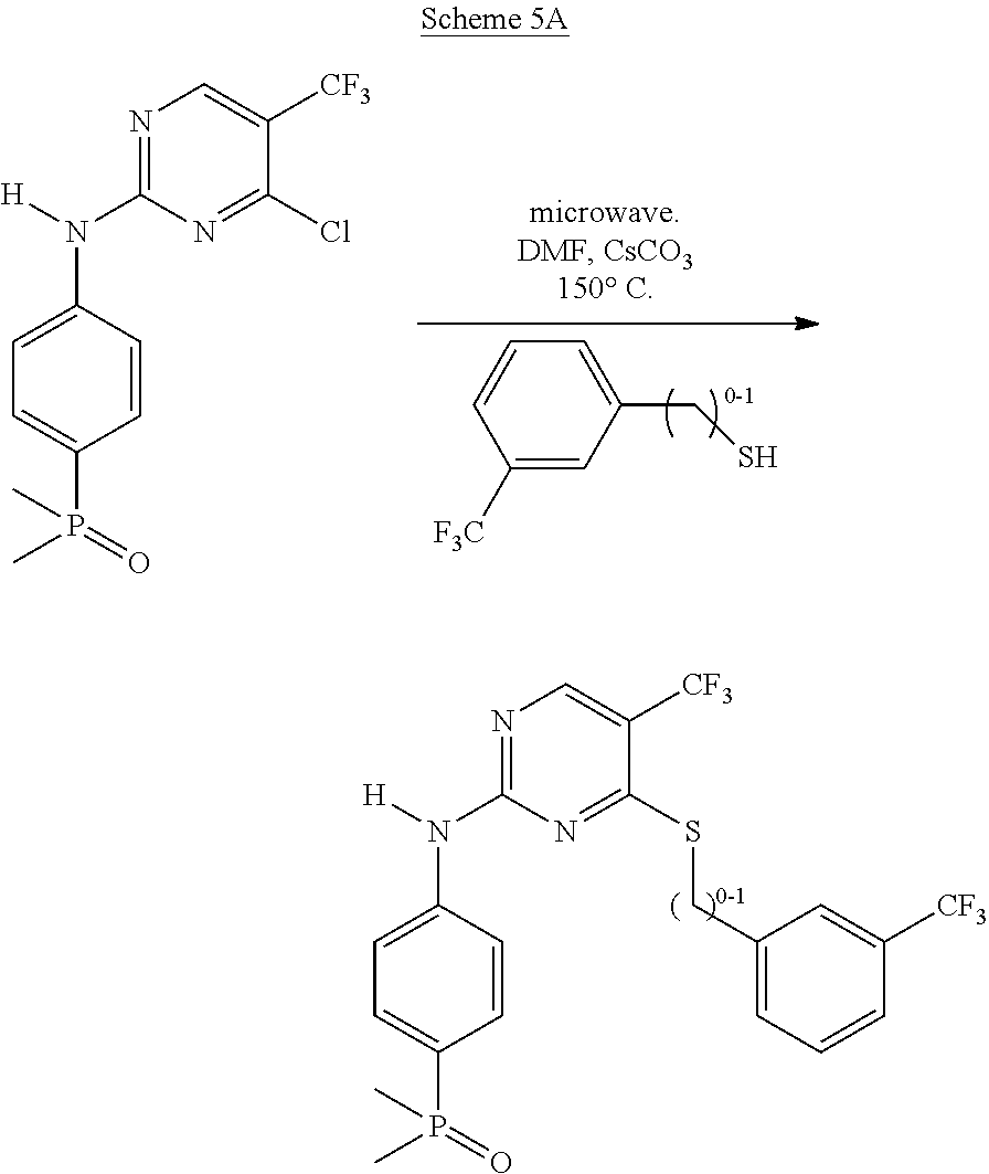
N1=C(N([H])C2=CC=C(P(C)(=O)C)C=C2)N=C(SCC2=CC=CC([CF3])=C2)C([CF3])=C1.C1([F3C])=CC(CS)=CC=C1.N1=C(N([H])C2=CC=C(P(C)(=O)C)C=C2)N=C(Cl)C([CF3])=C1
